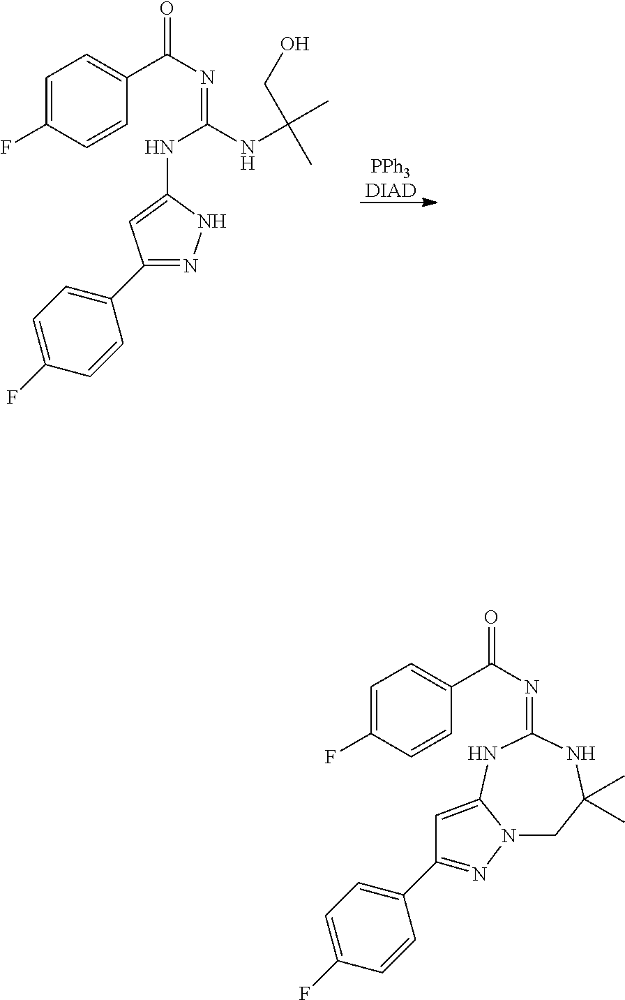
C1=C(F)C=CC(C(N=C2NC3=CC(C4=CC=C(F)C=C4)=NN3CC(C)(C)N2)=O)=C1.C1=C(F)C=CC(C(N=C(NC(C)(C)CO)NC2=CC(C3=CC=C(F)C=C3)=NN2)=O)=C1.[PPh3DIAD]
